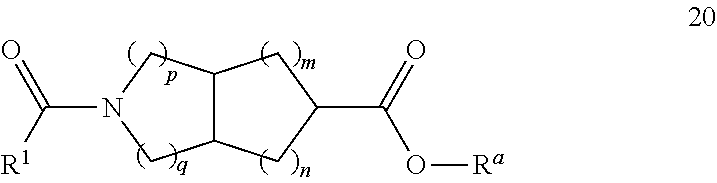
N1(C([R1])=O)CC2C(C1)CC(C(=O)O[Ra])C2
